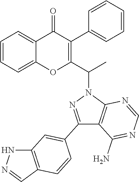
C1=CC=C2C(=C1)OC(C(N1C3=C(C(N)=NC=N3)C(C3=CC4=C(C=NN4)C=C3)=N1)C)=C(C1=CC=CC=C1)C2=O
